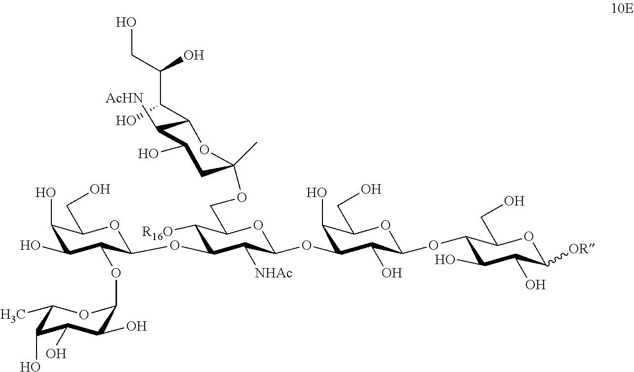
O1C(CO)C(O)C(O)C(OC2OC(C)C(O)C(O)C2O)C1OC1C([NHAc])C(OC2C(O)C(OC3C(O)C(O)C([OR])OC3CO)OC(CO)C2O)OC(COC2(C)CC(O)C([AcHN])C(C(C(CO)O)O)O2)C1[R16O]
